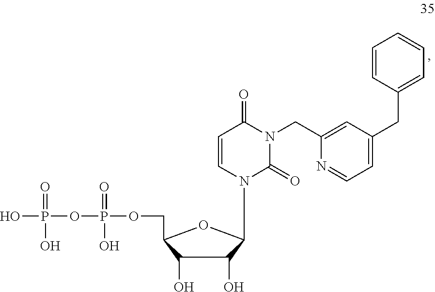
C1=CN(C2C(O)C(O)C(COP(=O)(OP(=O)(O)O)O)O2)C(=O)N(CC2=CC(CC3=CC=CC=C3)=CC=N2)C1=O
